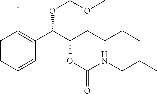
C1=CC=CC(C(C(CCCC)OC(=O)NCCC)OCOC)=C1I
